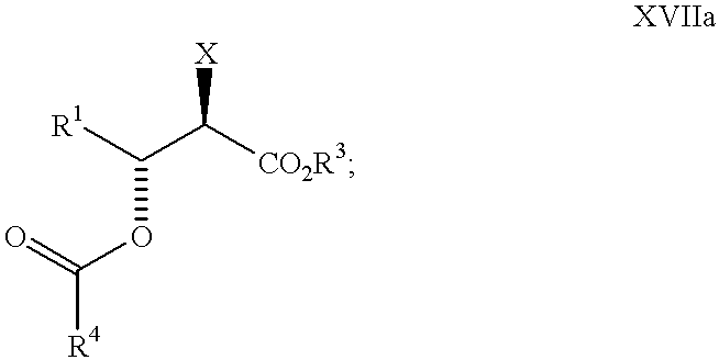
[R1]C(C([CO2R3])[X])OC([R4])=O
